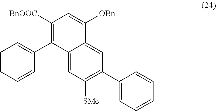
C1=CC=CC(C2=C([BnOOC])C=C([OBn])C3=CC(C4=CC=CC=C4)=C([SMe])C=C23)=C1
